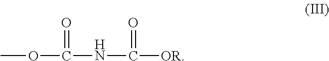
C(NC([OR])=O)(OC)=O
